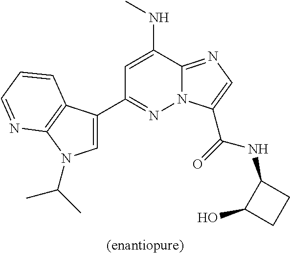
C1=C(NC)C2=NC=C(C(=O)NC3C(O)CC3)N2N=C1C1=CN(C(C)C)C2=C1C=CC=N2
